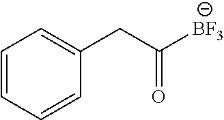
C1=CC=CC(CC([BF3])=O)=C1
